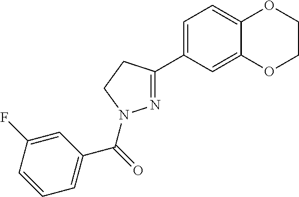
N1=C(C2=CC=C3C(=C2)OCCO3)CCN1C(=O)C1=CC=CC(F)=C1
